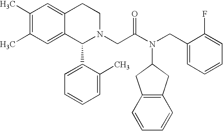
C1(C)=C(C)C=C2C(=C1)CCN(CC(N(CC1=CC=CC=C1F)C1CC3=C(C1)C=CC=C3)=O)C2C1=CC=CC=C1C
